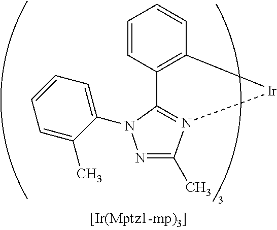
C12=C(C=CC=C1)[Ir]N1=C2N(C2=CC=CC=C2C)N=C1C
